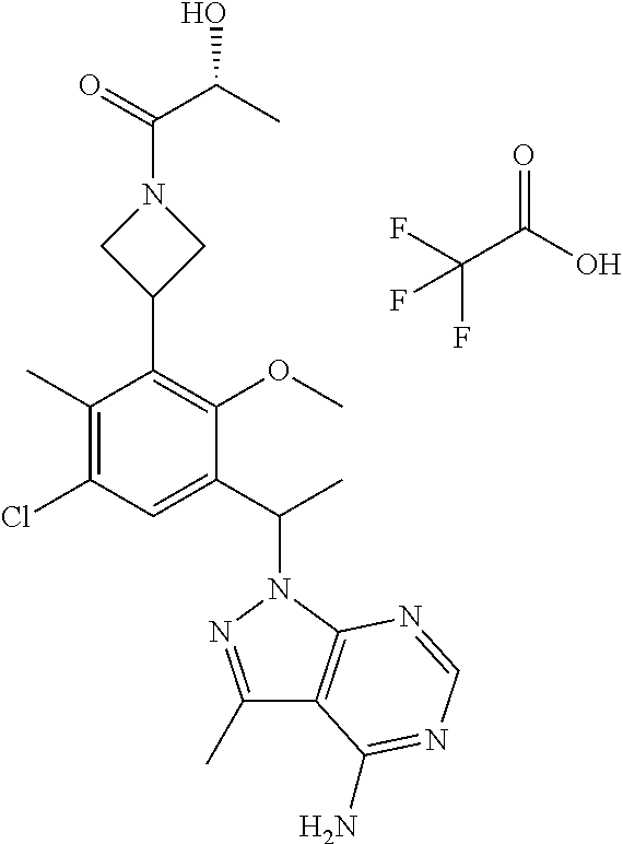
C1(C)=C(Cl)C=C(C(C)N2N=C(C)C3=C2N=CN=C3N)C(OC)=C1C1CN(C(C(O)C)=O)C1.FC(C(O)=O)(F)F
